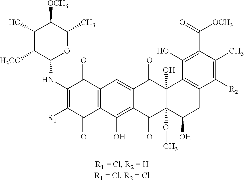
C1(NC2=C([R1])C(=O)C3=C(C2=O)C=C2C(=C3O)C(=O)C3(OC)C(O)(C2=O)C2=C(CC3O)C([R2])=C(C)C(C(=O)[OCH3])=C2O)OC(C)C([OCH3])C(O)C1[H3CO]
